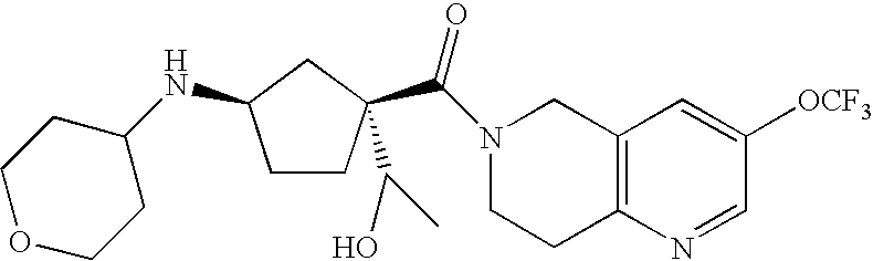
N1(C(=O)C2(C(O)C)CCC(NC3CCOCC3)C2)CCC2=C(C1)C=C([OCF3])C=N2
